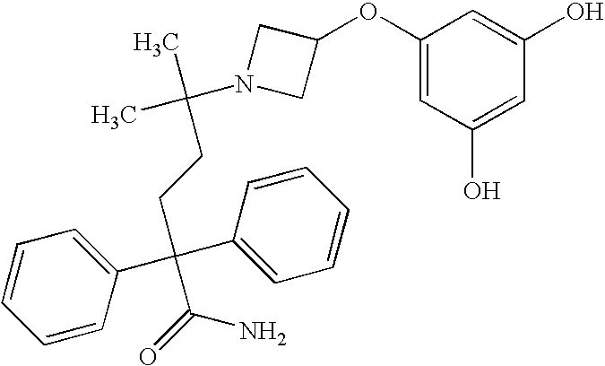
C1(OC2CN(C(C)(C)CCC(C3=CC=CC=C3)(C3=CC=CC=C3)C(=O)N)C2)=CC(O)=CC(O)=C1
